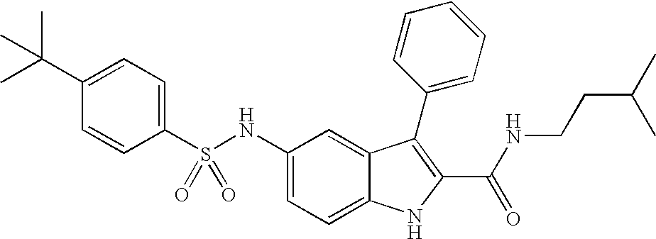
C1(C(C)(C)C)=CC=C(S(NC2=CC=C3C(=C2)C(C2=CC=CC=C2)=C(C(NCCC(C)C)=O)N3)(=O)=O)C=C1
